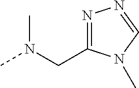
N1=C(CN(C)C)N(C)C=N1
